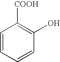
[COOH]C1=C(O)C=CC=C1
